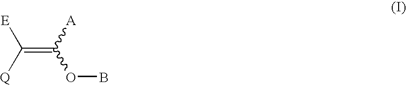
[E]C([Q])=C([A])OB
